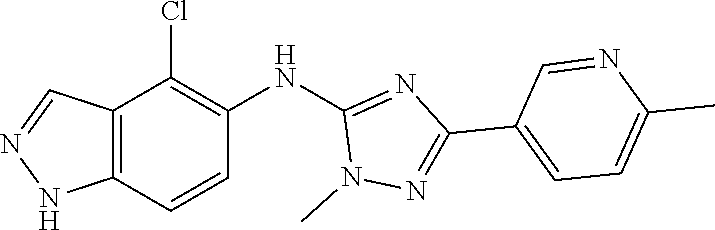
N1(C)N=C(C2=CC=C(C)N=C2)N=C1NC1=C(Cl)C2=C(NN=C2)C=C1
